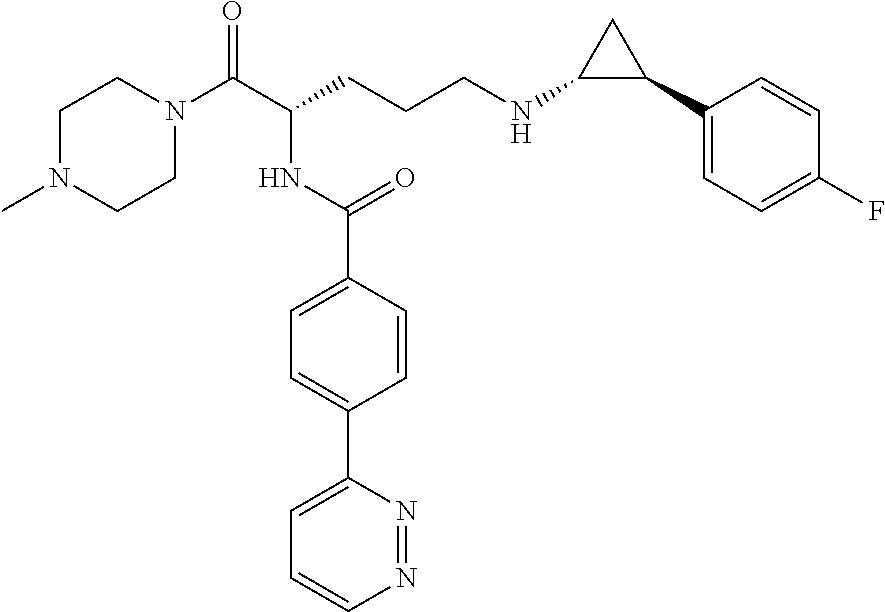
C1N(C)CCN(C(C(CCCNC2C(C3=CC=C(F)C=C3)C2)NC(C2=CC=C(C3=CC=CN=N3)C=C2)=O)=O)C1
